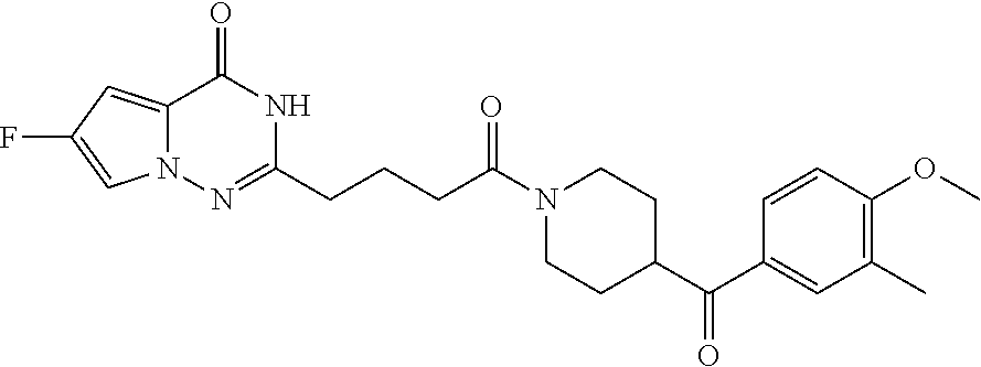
N12C(=CC(F)=C1)C(=O)NC(CCCC(N1CCC(C(C3=CC(C)=C(OC)C=C3)=O)CC1)=O)=N2
